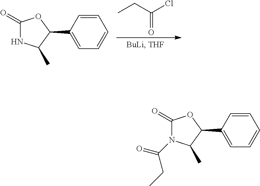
CCC(Cl)=O.C1(C2=CC=CC=C2)OC(=O)NC1C.C1(C2=CC=CC=C2)OC(=O)N(C(CC)=O)C1C
